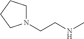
N1(CCNC)CCCC1
